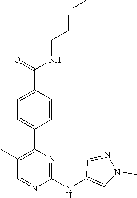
C1(C2=C(C)C=NC(NC3=CN(C)N=C3)=N2)=CC=C(C(NCCOC)=O)C=C1
